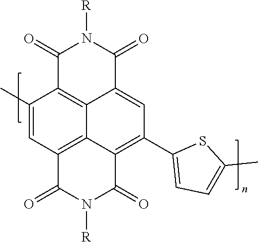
C1(=O)N([R])C(=O)C2=CC(C3=CC=C(C)S3)=C3C4=C(C=C(C)C1=C24)C(=O)N([R])C3=O
